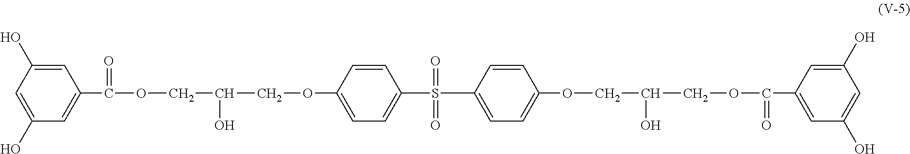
C1(O)=CC(O)=CC(C(OCC(O)COC2=CC=C(S(C3=CC=C(OCC(O)COC(C4=CC(O)=CC(O)=C4)=O)C=C3)(=O)=O)C=C2)=O)=C1
